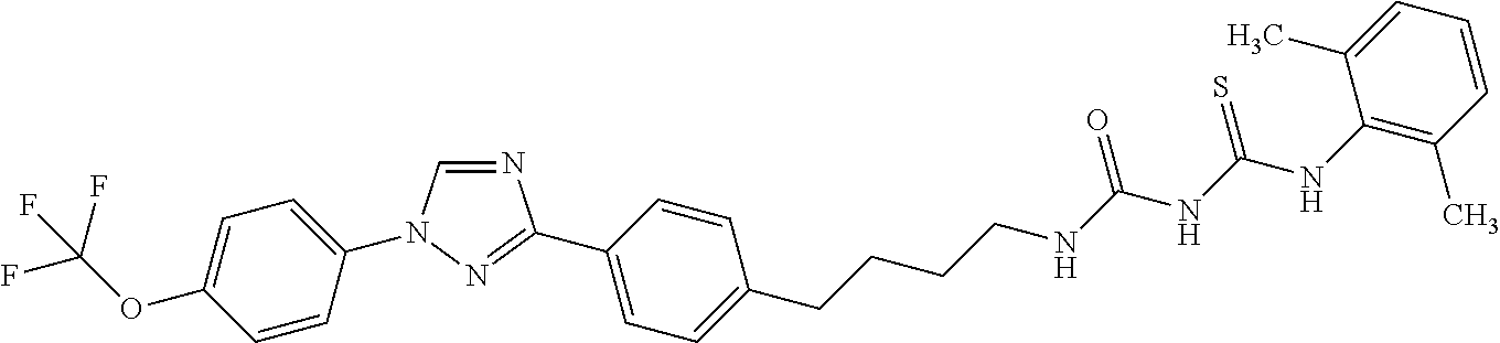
C1=CC(N2C=NC(C3=CC=C(CCCCNC(NC(NC4=C(C)C=CC=C4C)=S)=O)C=C3)=N2)=CC=C1OC(F)(F)F
